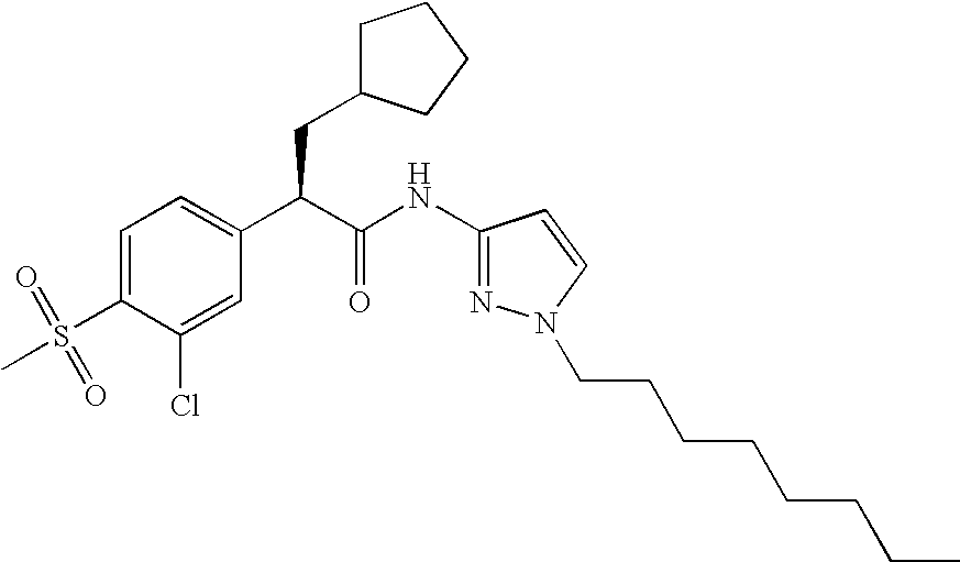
C1=C(S(=O)(C)=O)C(Cl)=CC(C(C(NC2=NN(CCCCCCCC)C=C2)=O)CC2CCCC2)=C1
